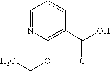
C1=NC(OCC)=C(C(O)=O)C=C1
